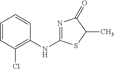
C1=CC(Cl)=C(NC2=NC(=O)C(C)S2)C=C1
